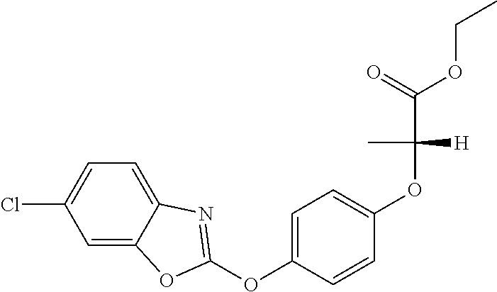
C1=C2C(=CC=C1Cl)N=C(OC1=CC=C(OC(C(=O)OCC)([H])C)C=C1)O2
